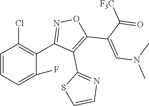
C1=CC=C(F)C(C2=NOC(C(C([F3C])=O)=CN(C)C)=C2C2=NC=CS2)=C1Cl
